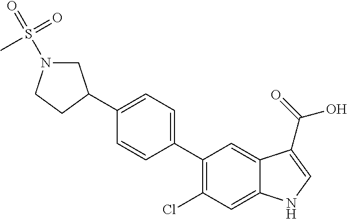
C1(C2=CC=C(C3CN(S(=O)(=O)C)CC3)C=C2)=C(Cl)C=C2C(=C1)C(C(=O)O)=CN2
